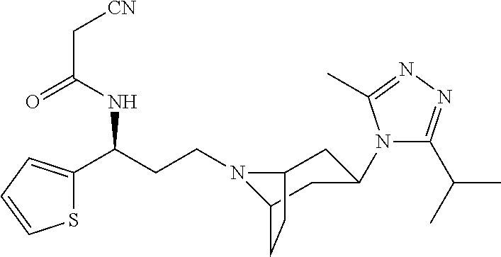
N1(CCC(C2=CC=CS2)NC(C[CN])=O)C2CC(N3C(C(C)C)=NN=C3C)CC1CC2
